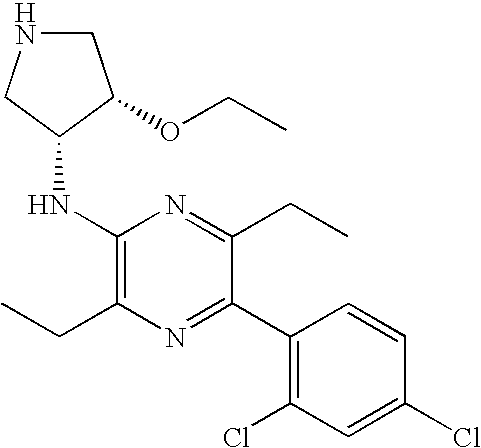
C1(NC2CNCC2OCC)=C(CC)N=C(C2=C(Cl)C=C(Cl)C=C2)C(CC)=N1
